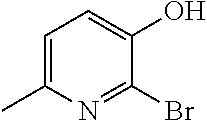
C1=C(C)N=C(Br)C(O)=C1
